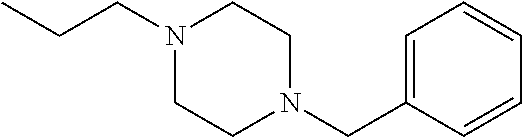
CCCN1CCN(CC2=CC=CC=C2)CC1
